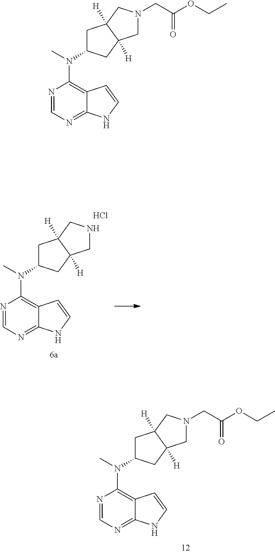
N1=CN=C2C(=C1N(C)C1CC3([H])C([H])(C1)CNC3)C=CN2.Cl.N1=CN=C2C(=C1N(C)C1CC3([H])C([H])(C1)CN(CC(OCC)=O)C3)C=CN2.N1=CN=C2C(=C1N(C)C1CC3([H])C([H])(C1)CN(CC(OCC)=O)C3)C=CN2
